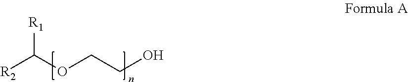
[R2]C(OCCO)[R1]
